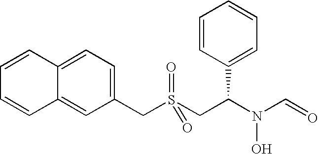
C(S(CC(N(C=O)O)C1=CC=CC=C1)(=O)=O)C1=CC=C2C(=C1)C=CC=C2
